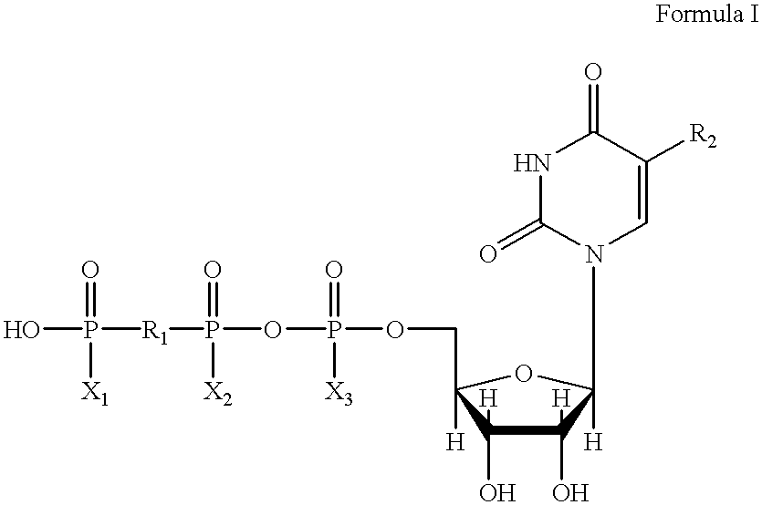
OP([R1]P(OP(OCC1([H])C(O)([H])C(O)([H])C(N2C=C([R2])C(=O)NC2=O)([H])O1)(=O)[X3])(=O)[X2])(=O)[X1]
